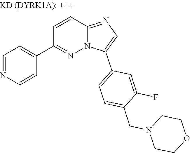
C1=NC=CC(C2=NN3C(=NC=C3C3=CC=C(CN4CCOCC4)C(F)=C3)C=C2)=C1
